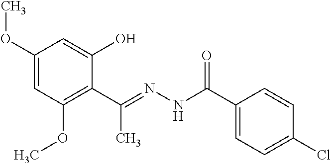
C1(OC)=CC(OC)=C(C(=NNC(C2=CC=C(Cl)C=C2)=O)C)C(O)=C1
